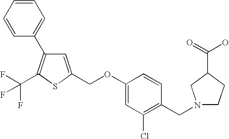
C1=CC=CC(C2=C(C(F)(F)F)SC(COC3=CC(Cl)=C(CN4CCC(C(=O)O)C4)C=C3)=C2)=C1
